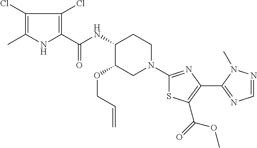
C1(Cl)=C(C)NC(C(NC2C(OCC=C)CN(C3=NC(C4=NC=NN4C)=C(C(OC)=O)S3)CC2)=O)=C1Cl
